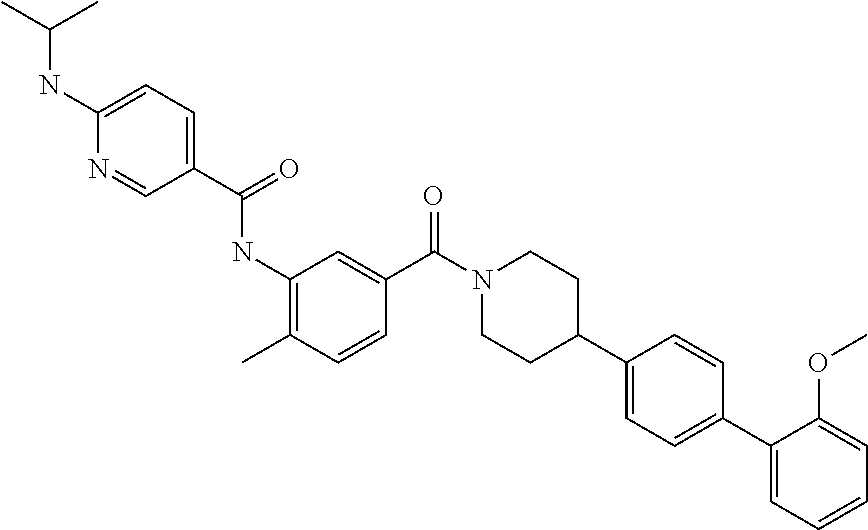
C(NC1=CC=C(C(=O)NC2=C(C)C=CC(C(=O)N3CCC(C4=CC=C(C5=CC=CC=C5OC)C=C4)CC3)=C2)C=N1)(C)C
